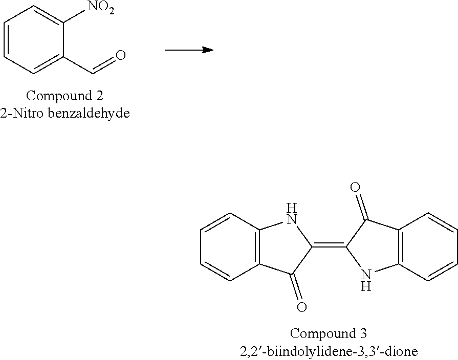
C12=C(C(=O)C(=C3C(=O)C4=C(N3)C=CC=C4)N1)C=CC=C2.C1=CC=C(C=O)C([NO2])=C1
